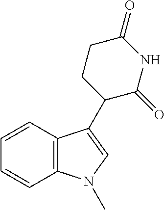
C1=CC2=C(C=C1)N(C)C=C2C1C(=O)NC(=O)CC1
